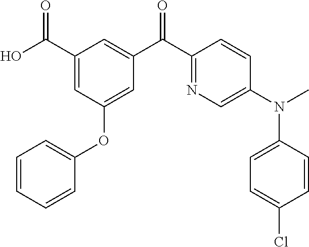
C1(C(O)=O)=CC(OC2=CC=CC=C2)=CC(C(C2=NC=C(N(C)C3=CC=C(Cl)C=C3)C=C2)=O)=C1
